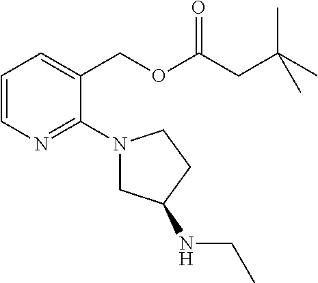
C1=CN=C(N2CC(NCC)CC2)C(COC(CC(C)(C)C)=O)=C1
